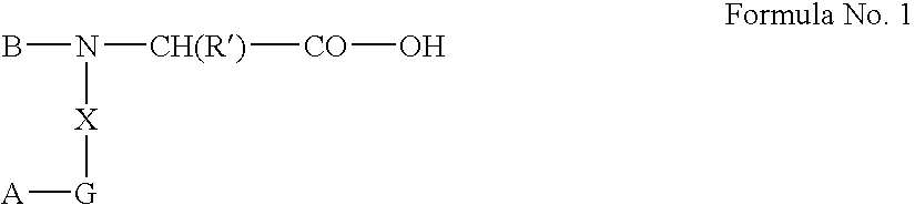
BN([CH(R)][CO]O)[X][G][A]
